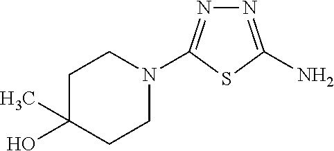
N1=C(N)SC(N2CCC(O)(C)CC2)=N1
